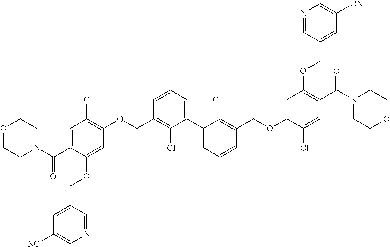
C1=C(C(N2CCOCC2)=O)C(OCC2=CC([NC])=CN=C2)=CC(OCC2=C(Cl)C(C3=CC=CC(COC4=CC(OCC5=CC([CN])=CN=C5)=C(C(=O)N5CCOCC5)C=C4Cl)=C3Cl)=CC=C2)=C1Cl
